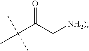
C(C(C[NH2)])=O)(C)(C)C
